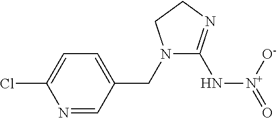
N1(CC2=CC=C(Cl)N=C2)C(N[N+](=O)[O-])=NCC1
